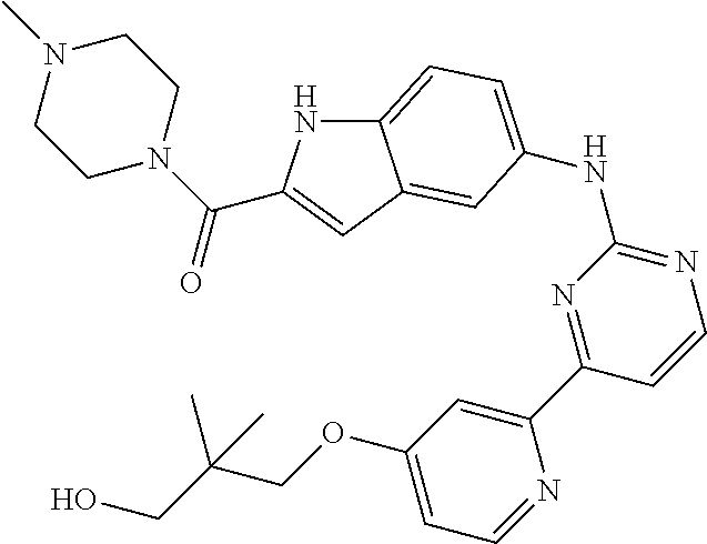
C12=CC=C(NC3=NC=CC(C4=CC(OCC(CO)(C)C)=CC=N4)=N3)C=C1C=C(C(N1CCN(C)CC1)=O)N2
